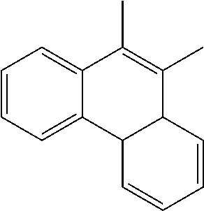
C1=CC=C2C(=C1)C(C)=C(C)C1C2C=CC=C1
